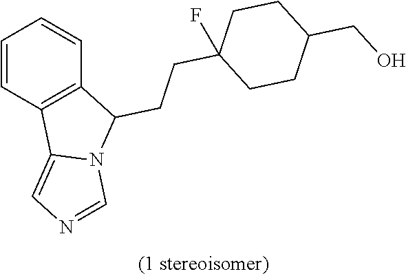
C1=CC2=C(C=C1)C(CCC1(F)CCC(CO)CC1)N1C2=CN=C1
